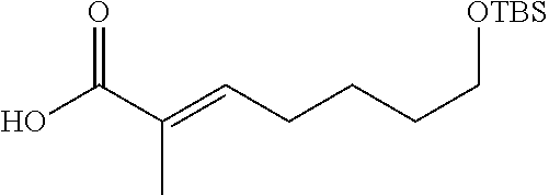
OC(C(=CCCCC[OTBS])C)=O
